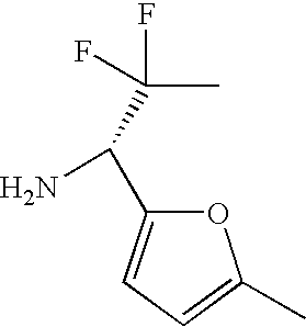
C(C(N)C1=CC=C(C)O1)(C)(F)F
